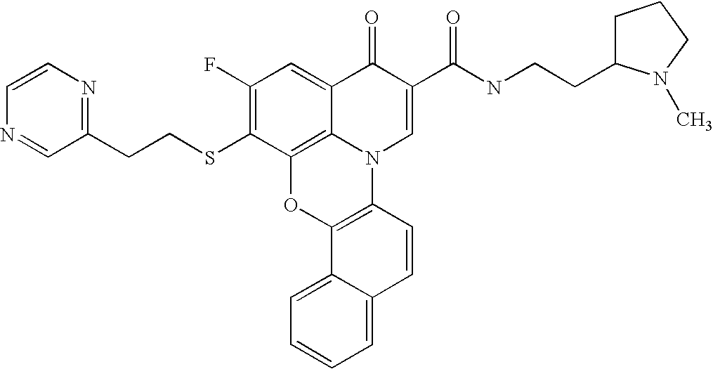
C1(F)=C(SCCC2=NC=CN=C2)C2=C3C(=C1)C(=O)C(C(NCCC1CCCN1C)=O)=CN3C1=C(O2)C2=CC=CC=C2C=C1
